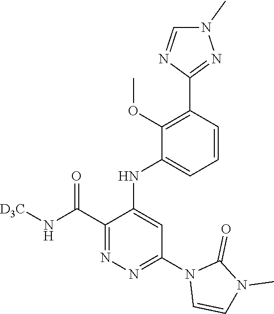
C1=CC(C2=NN(C)C=N2)=C(OC)C(NC2=CC(N3C=CN(C)C3=O)=NN=C2C(N[D3C])=O)=C1
